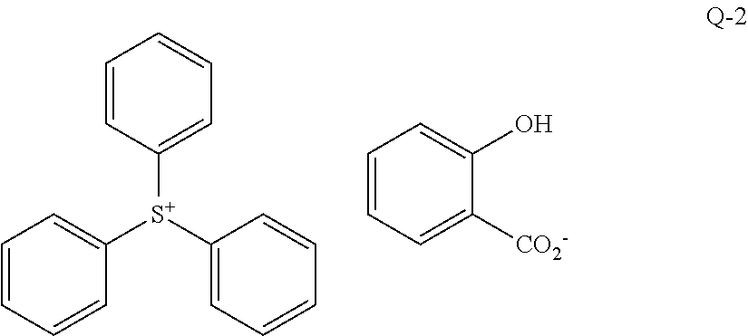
C1=CC=CC([S+](C2=CC=CC=C2)C2=CC=CC=C2)=C1.C1=CC=C(O)C([CO2-])=C1
